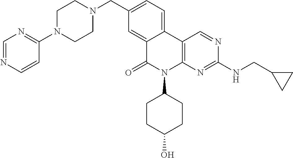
C1(CN2CCN(C3=NC=NC=C3)CC2)=CC=C2C(=C1)C(=O)N(C1CCC(O)CC1)C1=C2C=NC(NCC2CC2)=N1
